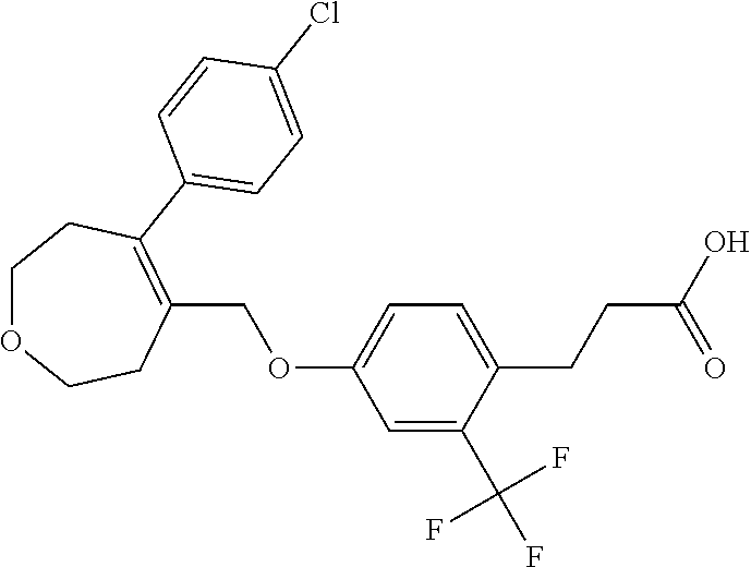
C1=C(CCC(O)=O)C(C(F)(F)F)=CC(OCC2=C(C3=CC=C(Cl)C=C3)CCOCC2)=C1
